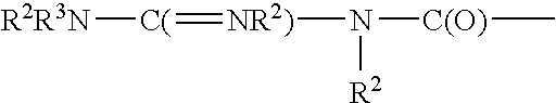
N([R2])([C(O)]C)[NR2)]=[C(][R2R3N]
